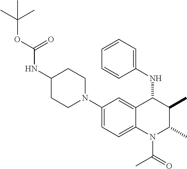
C1(N2CCC(NC(OC(C)(C)C)=O)CC2)=CC=C2C(=C1)C(NC1=CC=CC=C1)C(C)C(C)N2C(=O)C
